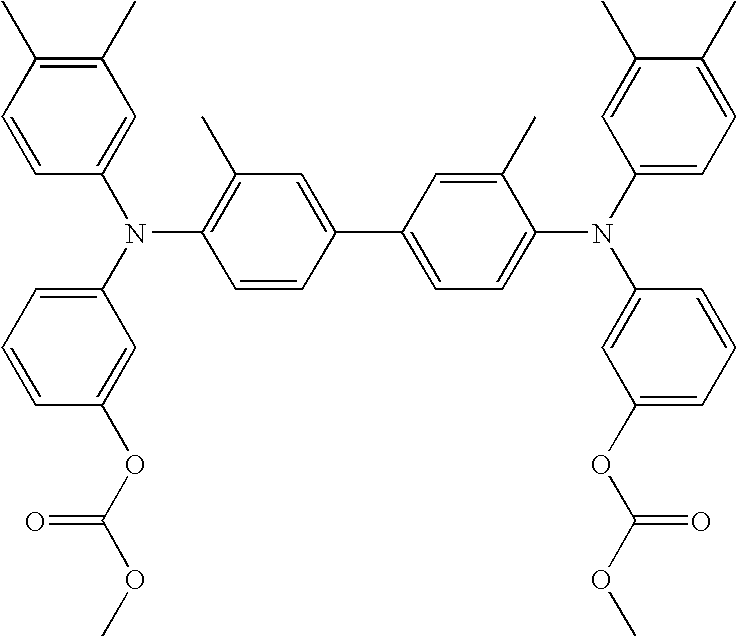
C1(C)=CC(C2=CC(C)=C(N(C3=CC=CC(OC(OC)=O)=C3)C3=CC(C)=C(C)C=C3)C=C2)=CC=C1N(C1=CC=C(C)C(C)=C1)C1=CC(OC(=O)OC)=CC=C1
